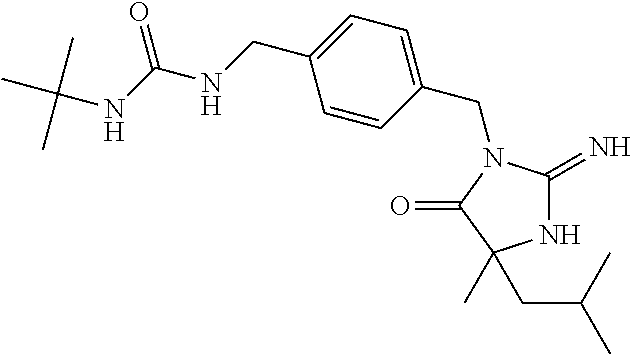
N1C(=N)N(CC2=CC=C(CNC(NC(C)(C)C)=O)C=C2)C(=O)C1(C)CC(C)C
